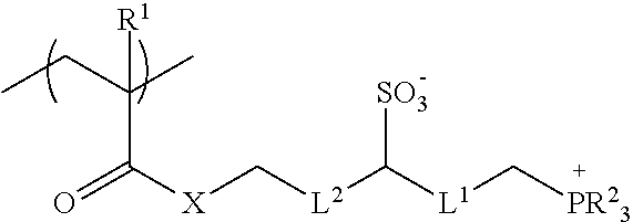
C(C)(CC)(C([X]C[L2]C([L1]C[PR23])[SO3])=O)[R1]
